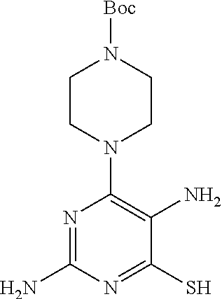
N1=C(N)N=C(S)C(N)=C1N1CCN([Boc])CC1
